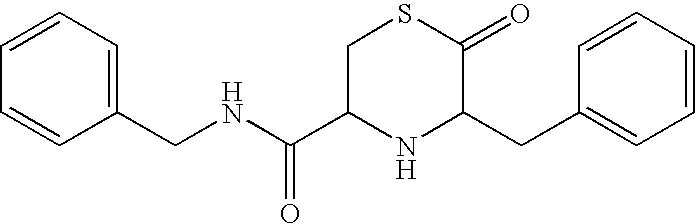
C(C1=CC=CC=C1)NC(C1NC(CC2=CC=CC=C2)C(=O)SC1)=O
